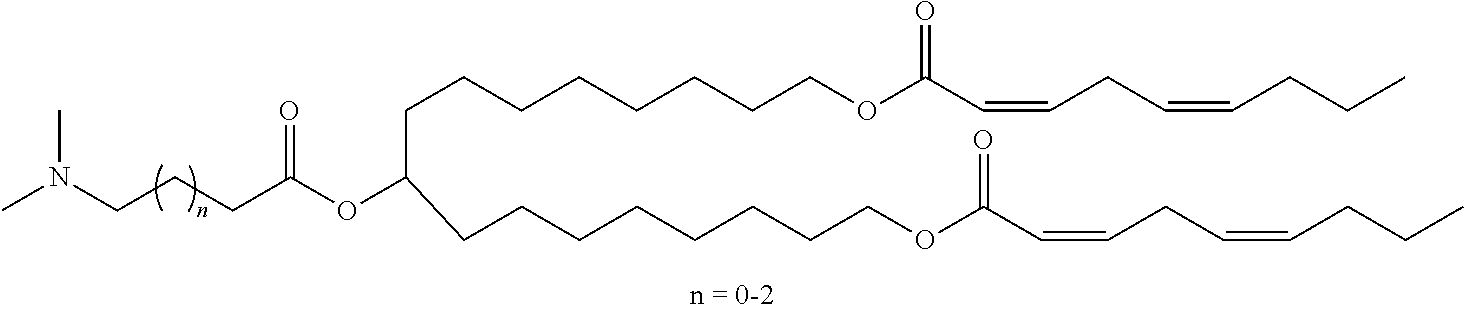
CN(CCCC(OC(CCCCCCCCOC(C=CCC=CCCC)=O)CCCCCCCCOC(C=CCC=CCCC)=O)=O)C
